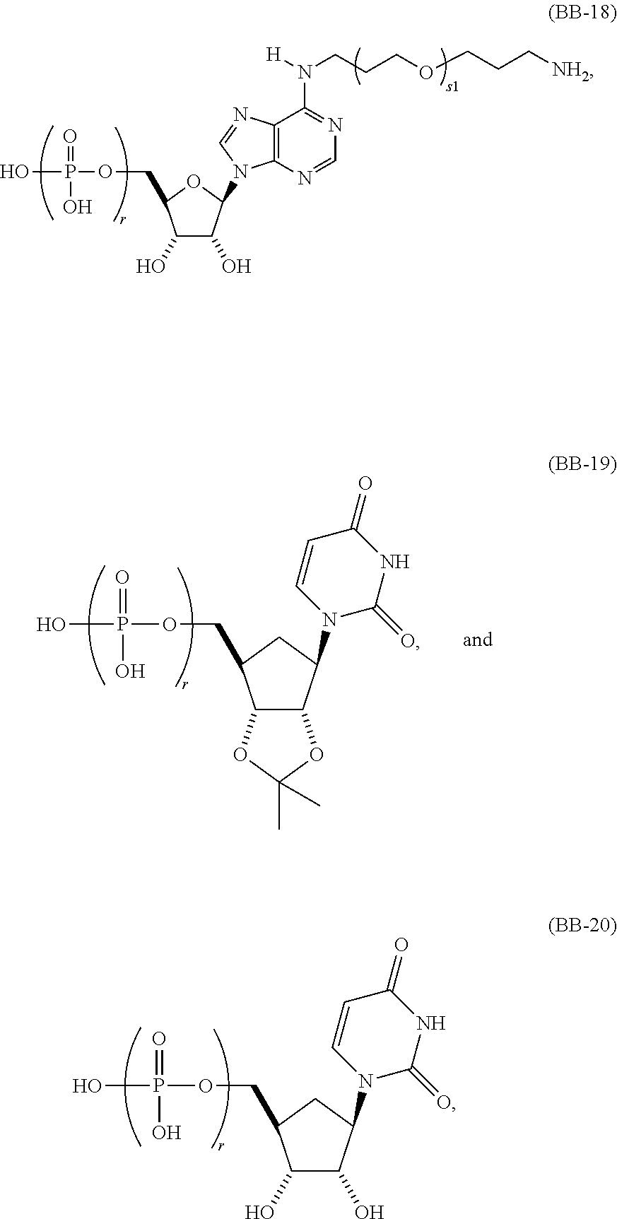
C1(O)C(O)C(N2C(=O)NC(=O)C=C2)CC1COP(=O)(O)O.C12C(C(N3C(=O)NC(=O)C=C3)CC1COP(=O)(O)O)OC(C)(C)O2.C12=C(N=CN=C1N([H])CCCOCCC[NH2])N(C1C(O)C(O)C(COP(=O)(O)O)O1)C=N2
